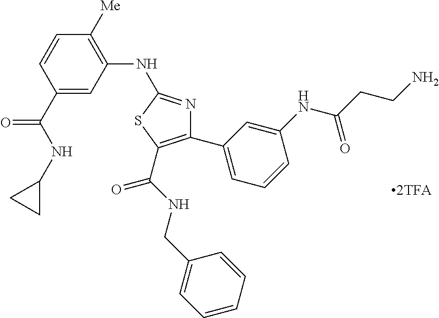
[2TFA].C1(C(NC2CC2)=O)=CC(NC2=NC(C3=CC=CC(NC(CCN)=O)=C3)=C(C(NCC3=CC=CC=C3)=O)S2)=C([Me])C=C1
